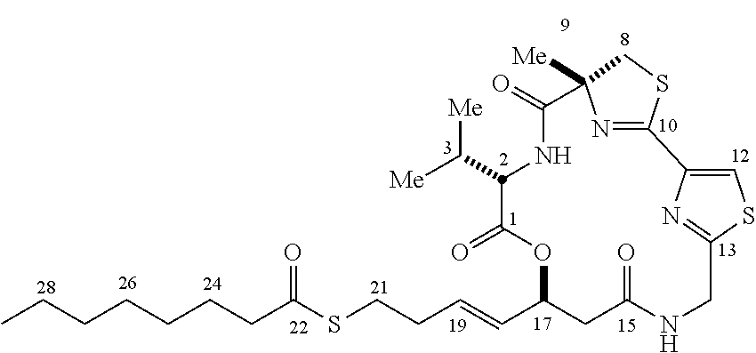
C(=CC1OC(=O)C(C([Me])[Me])NC(=O)C2([Me])N=C(SC2)C2=CSC(=N2)CNC(=O)C1)CCSC(CCCCCCC)=O
